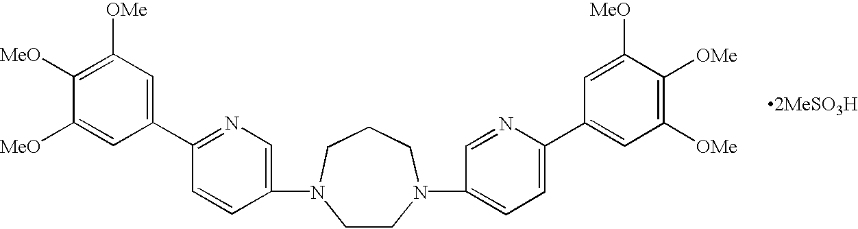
C1(C2=NC=C(N3CCN(C4=CC=C(C5=CC([OMe])=C([OMe])C([MeO])=C5)N=C4)CCC3)C=C2)=CC([OMe])=C([MeO])C([MeO])=C1
